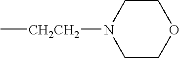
C1COCCN1[CH2CH2]C
